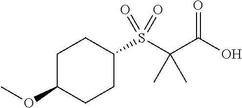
C1(S(C(C(O)=O)(C)C)(=O)=O)CCC(OC)CC1
